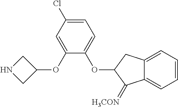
C1(OC2CNC2)=CC(Cl)=CC=C1OC1C(=[H3CON])C2=CC=CC=C2C1
